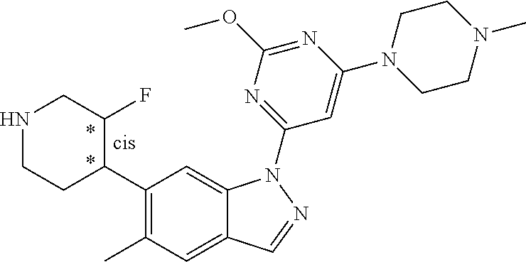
C1(C2C(F)CNCC2)=C(C)C=C2C(=C1)N(C1=NC(OC)=NC(N3CCN(C)CC3)=C1)N=C2
